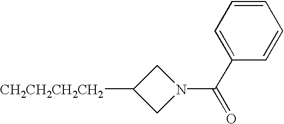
C1N(C(=O)C2=CC=CC=C2)CC1[CH2CH2CH2CH2]
